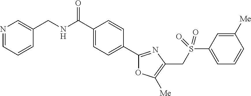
C1(C(NCC2=CN=CC=C2)=O)=CC=C(C2=NC(CS(C3=CC=CC([Me])=C3)(=O)=O)=C([Me])O2)C=C1
